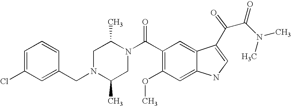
C1=C(Cl)C=C(CN2C(C)CN(C(C3=C(OC)C=C4C(=C3)C(C(C(=O)N(C)C)=O)=CN4)=O)C(C)C2)C=C1
